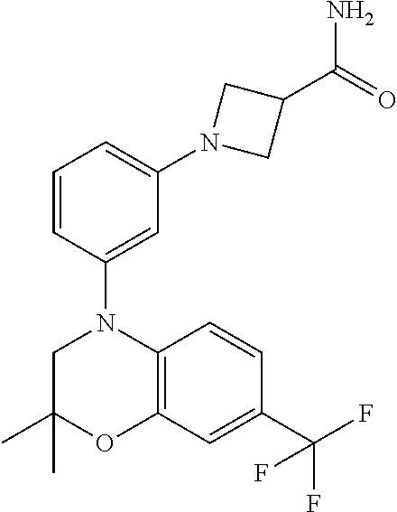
C1(C)(C)CN(C2=CC(N3CC(C(=O)N)C3)=CC=C2)C2=C(O1)C=C(C(F)(F)F)C=C2
